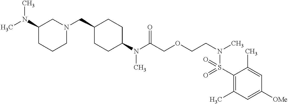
C1(N(C(COCCN(C)S(C2=C(C)C=C([OMe])C=C2C)(=O)=O)=O)C)CCC(CN2CC(N(C)C)CCC2)CC1
